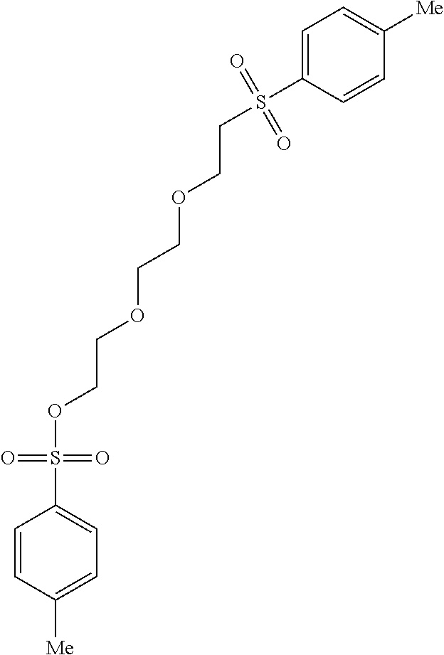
C1=C(S(CCOCCOCCOS(C2=CC=C([Me])C=C2)(=O)=O)(=O)=O)C=CC([Me])=C1
